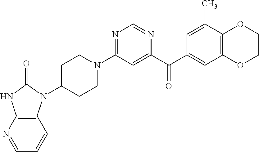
C1C(N2C3=C(NC2=O)N=CC=C3)CCN(C2=NC=NC(C(C3=CC4=C(C(C)=C3)OCCO4)=O)=C2)C1
